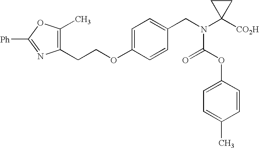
C1(CCOC2=CC=C(CN(C3([CO2H])CC3)C(OC3=CC=C(C)C=C3)=O)C=C2)=C(C)OC([Ph])=N1
